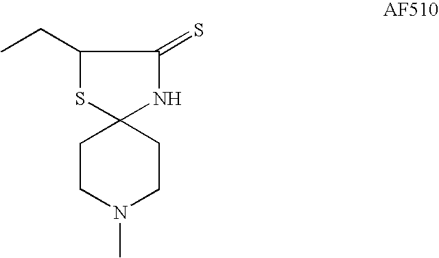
C1CN(C)CCC12SC(CC)C(=S)N2
